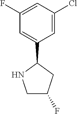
C1=C(C2NCC(F)C2)C=C(Cl)C=C1F
